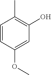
C1=CC(OC)=CC(O)=C1C
